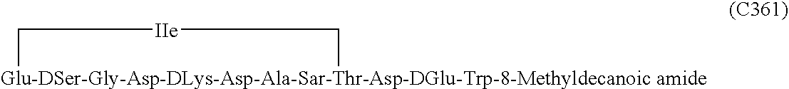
[Glu-DSer-Gly-Asp-DLys-Asp-Ala-Sar-Thr-Asp-DGlu-Trp-8-Methyldecanoic amide]1C[IIe]C1
